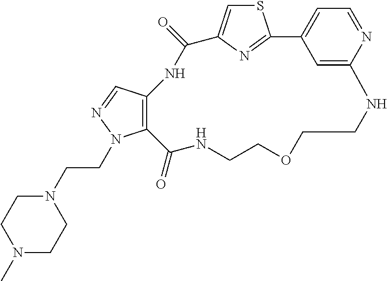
C(CN1CCN(C)CC1)N1C2=C(C=N1)NC(=O)C1=CSC(=N1)C1=CC=NC(=C1)NCCOCCNC2=O
